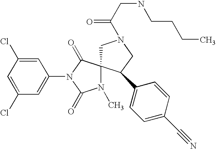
C1=C(Cl)C=C(N2C(=O)C3(N(C)C2=O)CN(C(CNCCCC)=O)CC3C2=CC=C(C#N)C=C2)C=C1Cl
